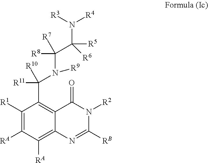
C1([R1])=C([RA])C([RA])=C2C(=C1C(N(C(C([R5])([R6])N([R3])[R4])([R7])[R8])[R9])([R11])[R10])C(=O)N([R2])C([RB])=N2
